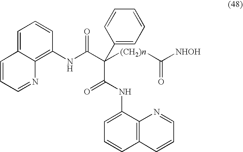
C1=C2C(=C(NC(C([(CH2)n]C([NHOH])=O)(C3=CC=CC=C3)C(NC3=CC=CC4=C3N=CC=C4)=O)=O)C=C1)N=CC=C2
